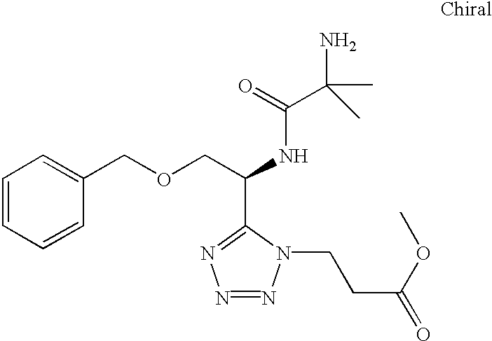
C1=CC=CC(COCC(NC(=O)C(C)(N)C)C2=NN=NN2CCC(OC)=O)=C1
